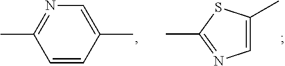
C1=C(C)SC(C)=N1.CC1=NC=C(C)C=C1
